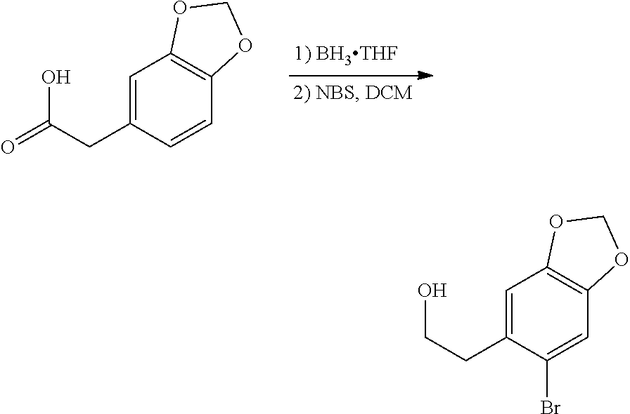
C1=C(CC(=O)O)C=CC2=C1OCO2.C1=C(CCO)C(Br)=CC2=C1OCO2
